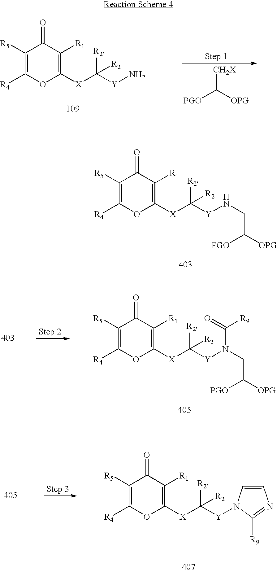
[PGO]C([OPG])[CH2X].C1([R5])=C([R4])OC([X]C([Y]N)([R2])[R2])=C([R1])C1=O.C1([R5])=C([R4])OC([X]C([Y]NCC([PGO])[OPG])([R2])[R2])=C([R1])C1=O.C1([R5])=C([R4])OC([X]C([Y]N(CC([PGO])[OPG])C([R9])=O)([R2])[R2])=C([R1])C1=O.C1([R5])=C([R4])OC([X]C([Y]N2C=CN=C2[R9])([R2])[R2])=C([R1])C1=O
